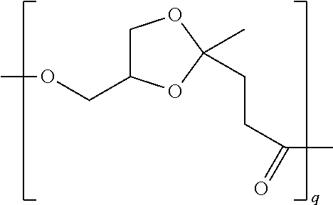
C1C(COC)OC(C)(CCC(C)=O)O1
